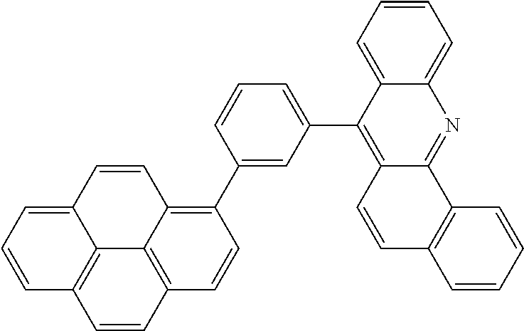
C12=CC=CC=C1C(C1=CC=CC(C3=C4C5=C(C=C3)C=CC3=C5C(=CC=C3)C=C4)=C1)=C1C(=N2)C2=C(C=C1)C=CC=C2
